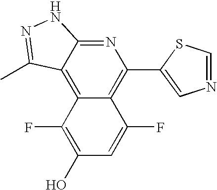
C1(C2=C3C(=C4C(=N2)NN=C4C)C(F)=C(O)C=C3F)=CN=CS1
